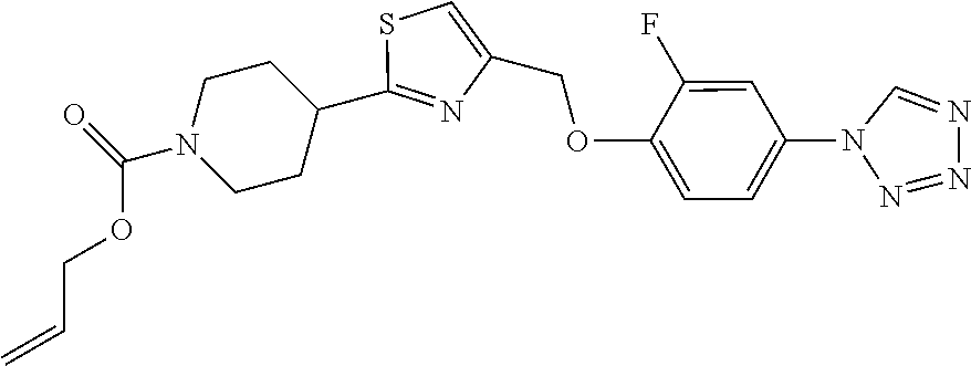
C1CN(C(=O)OCC=C)CCC1C1=NC(COC2=CC=C(N3C=NN=N3)C=C2F)=CS1
